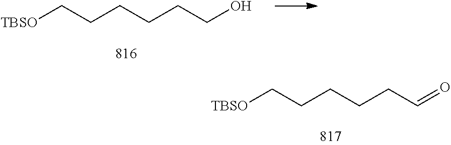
C(CCCO)CC[TBSO].C(CCC=O)CC[TBSO]
